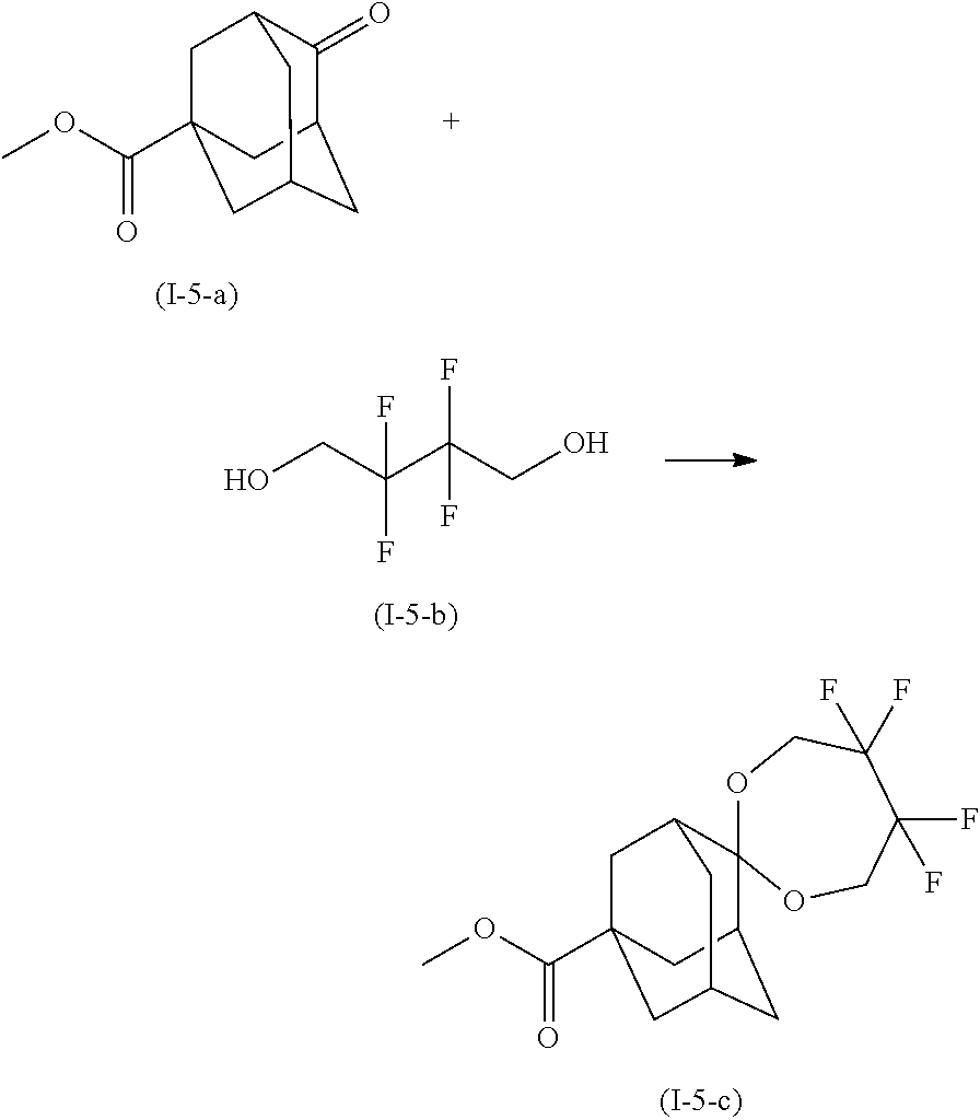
C1(=O)C2CC3CC(C(OC)=O)(CC1C3)C2.OCC(C(CO)(F)F)(F)F.C12CC3CC(C(OC)=O)(CC(C3)C13OCC(F)(F)C(F)(F)CO3)C2
